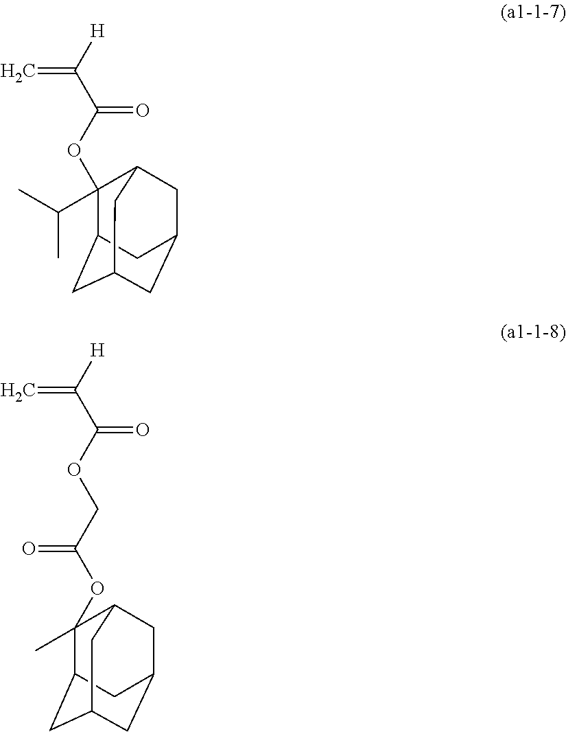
[H]C(C(OC1(C(C)C)C2CC3CC(CC1C3)C2)=O)=C.[H]C(C(OCC(OC1(C)C2CC3CC(CC1C3)C2)=O)=O)=C
